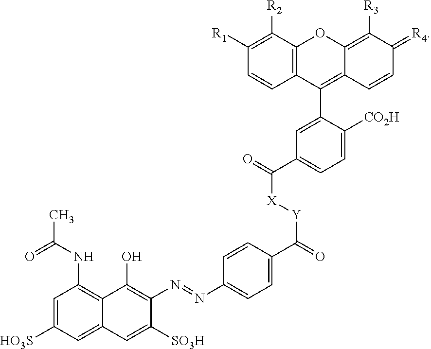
C12=C(C([R2])=C([R1])C=C1)OC1=C([R3])C(=[R4])C=CC1=C2C1=CC(C(=O)[X][Y]C(=O)C2=CC=C(N=NC3=C(O)C4=C(NC(=O)C)C=C([HO3S])C=C4C=C3[SO3H])C=C2)=CC=C1[CO2H]
